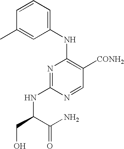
C1=CC=C(NC2=C([CONH2])C=NC(NC(CO)C(N)=O)=N2)C=C1C
